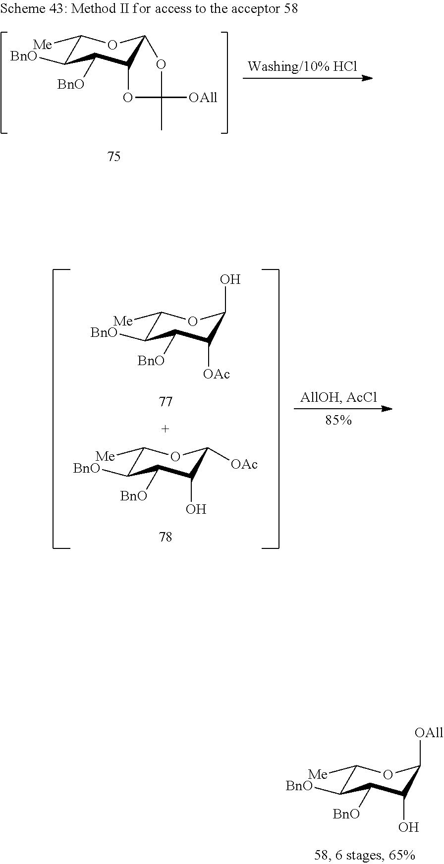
C1([Me])C([BnO])C([BnO])C(O)C([OAll])O1.C1([Me])C([BnO])C([BnO])C2C(O1)OC([OAll])(C)O2.C1([Me])C([BnO])C([BnO])C([OAc])C(O)O1.C1([Me])C([BnO])C([BnO])C(O)C([OAc])O1
